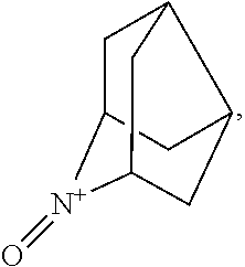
C1C2[N+](=O)C3CC(C1C3)C2
